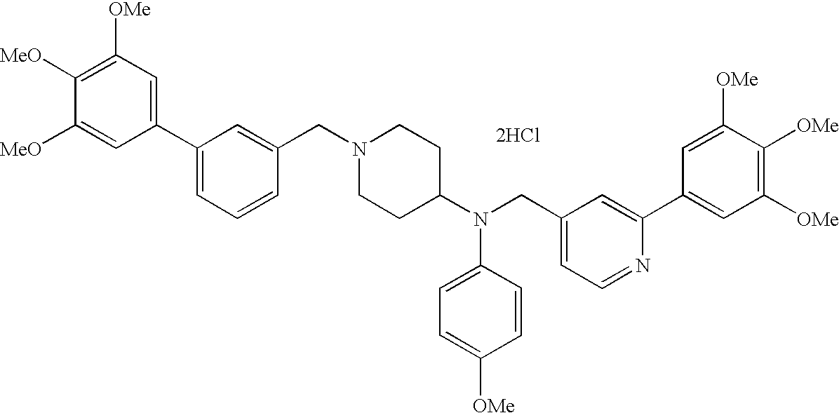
C1([OMe])=C([MeO])C([MeO])=CC(C2=CC=CC(CN3CCC(N(CC4=CC=NC(C5=CC([OMe])=C([OMe])C([OMe])=C5)=C4)C4=CC=C([OMe])C=C4)CC3)=C2)=C1.[2HCl]
